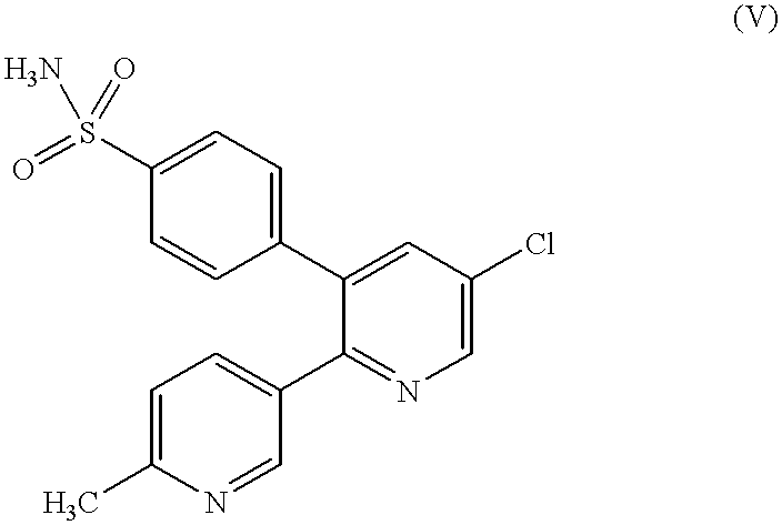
C1=C(S(=O)(=O)N)C=CC(C2=CC(Cl)=CN=C2C2=CC=C(C)N=C2)=C1
